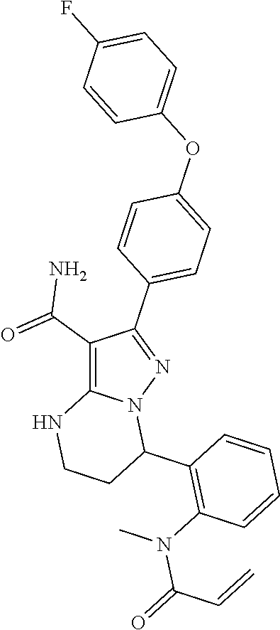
C1(C(=O)N)=C2N(N=C1C1=CC=C(OC3=CC=C(F)C=C3)C=C1)C(C1=C(N(C(=O)C=C)C)C=CC=C1)CCN2
